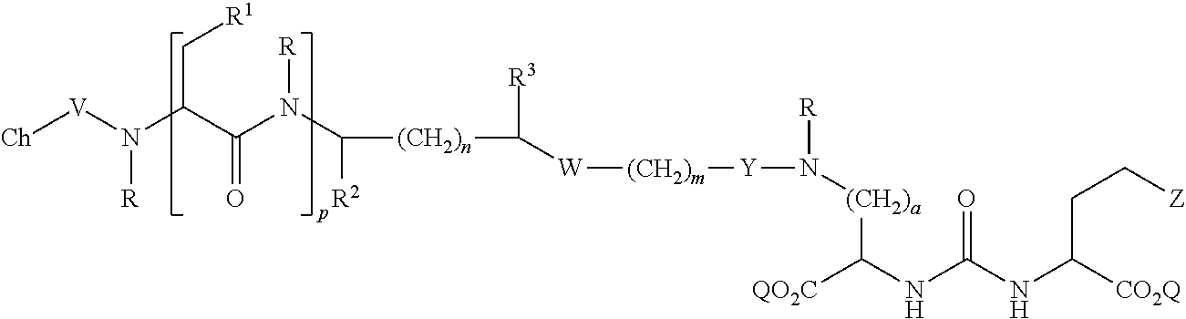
[Ch][V]N(C(C(N(C([R2])[(CH2)n]C([R3])[W][(CH2)m][Y]N([R])[(CH2)a]C([QO2C])NC(NC([CO2Q])CC[Z])=O)[R])=O)C[R1])[R]
